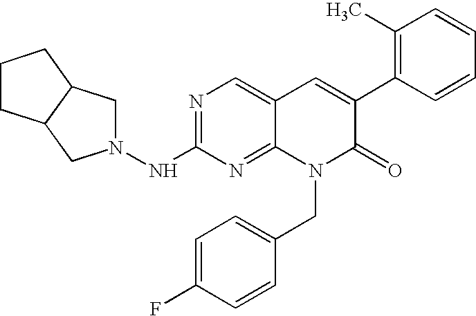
N1=C(NN2CC3C(C2)CCC3)N=C2C(=C1)C=C(C1=C(C)C=CC=C1)C(=O)N2CC1=CC=C(F)C=C1
